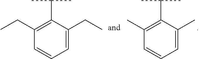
C1=C(CC)C(C(C)C)=C(CC)C=C1.C1=C(C)C(C(C)C)=C(C)C=C1
